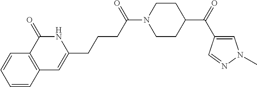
N1C(=O)C2=C(C=C1CCCC(N1CCC(C(C3=CN(C)N=C3)=O)CC1)=O)C=CC=C2
